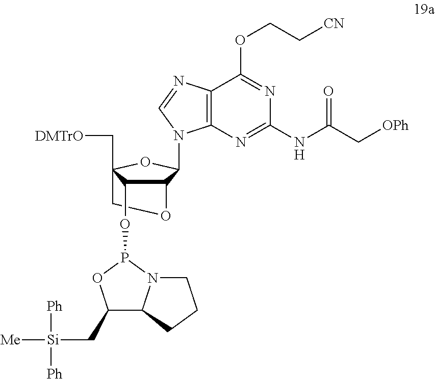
C1C2(C[DMTrO])C(OP3N4C(C(C[Si]([Ph])([Ph])[Me])O3)CCC4)C(C(N3C4=C(C(OCC[CN])=NC(NC(C[OPh])=O)=N4)N=C3)O2)O1
